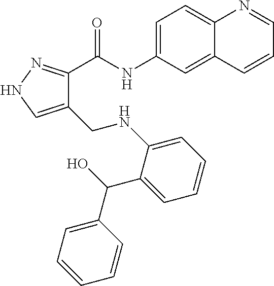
C1=C(NC(C2=NNC=C2CNC2=CC=CC=C2C(O)C2=CC=CC=C2)=O)C=C2C(=C1)N=CC=C2
